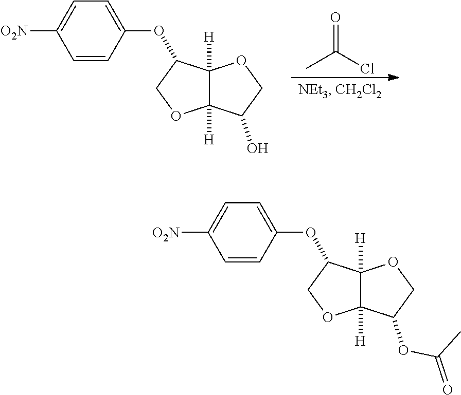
O=C(C)Cl.C12([H])C([H])(OCC1OC1=CC=C([O2N])C=C1)C(O)CO2.C12([H])C([H])(OCC1OC1=CC=C([O2N])C=C1)C(OC(C)=O)CO2
